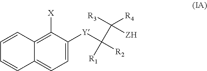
C1=C([Y]C([R1])([R2])C([R3])([ZH])[R4])C([X])=C2C(=C1)C=CC=C2
